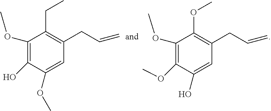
C1(OC)=C(O)C(OC)=CC(CC=C)=C1CC.C1(OC)=C(OC)C(O)=CC(CC=C)=C1OC
